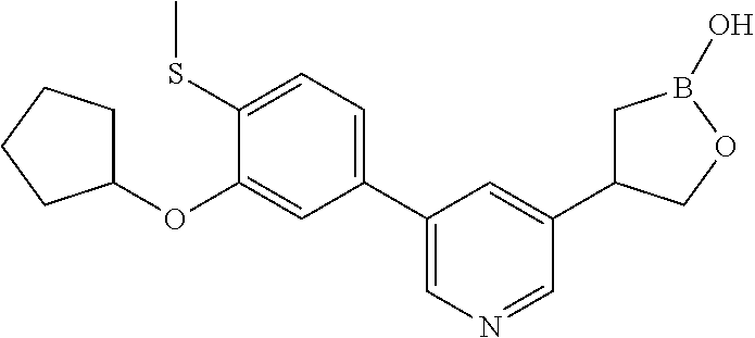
C1(C2=CN=CC(C3CB(O)OC3)=C2)=CC=C(SC)C(OC2CCCC2)=C1
